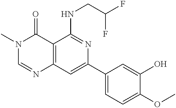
C12=C(C=C(C3=CC=C(OC)C(O)=C3)N=C1NCC(F)F)N=CN(C)C2=O
